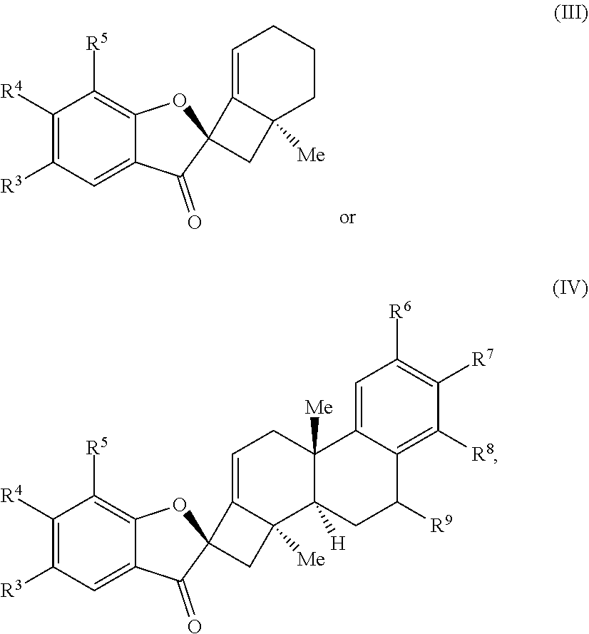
C1([R4])=C([R3])C=C2C(=C1[R5])OC1(C2=O)C2=CCC3([Me])C([H])(C2([Me])C1)CC([R9])C1=C([R8])C([R7])=C([R6])C=C31.C1([R4])=C([R3])C=C2C(=C1[R5])OC1(C2=O)C2=CCCCC2([Me])C1
